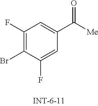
C1(F)=C(Br)C(F)=CC(C([Me])=O)=C1
